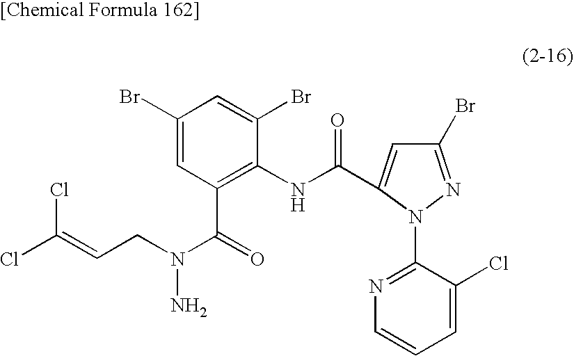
C1(Br)=CC(C(=O)N(N)CC=C(Cl)Cl)=C(NC(=O)C2=CC(Br)=NN2C2=NC=CC=C2Cl)C(Br)=C1
